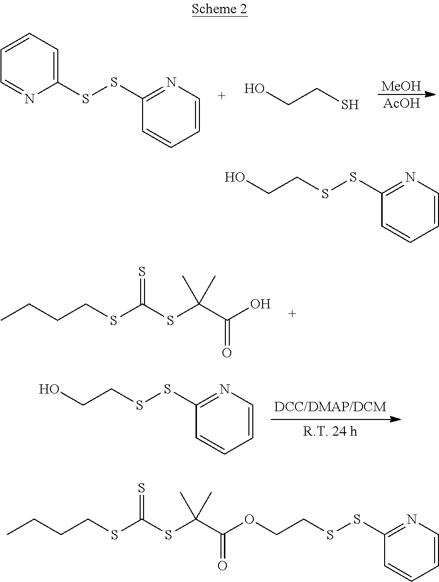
[MeOH].[AcOH].C1=CC=NC(SSC2=NC=CC=C2)=C1.OCCS.CCCCSC(SC(C)(C(=O)O)C)=S.OCCSSC1=NC=CC=C1.OCCSSC1=NC=CC=C1.CCCCSC(SC(C)(C(=O)OCCSSC1=NC=CC=C1)C)=S
